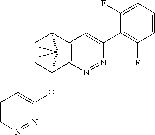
C1CC2(OC3=CC=CN=N3)C3=C(C1C2(C)C)C=C(C1=C(F)C=CC=C1F)N=N3
